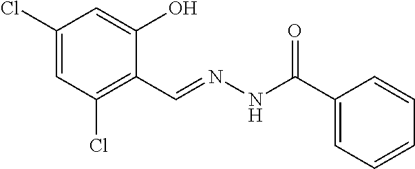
C1(Cl)=CC(Cl)=C(C=NNC(=O)C2=CC=CC=C2)C(O)=C1
